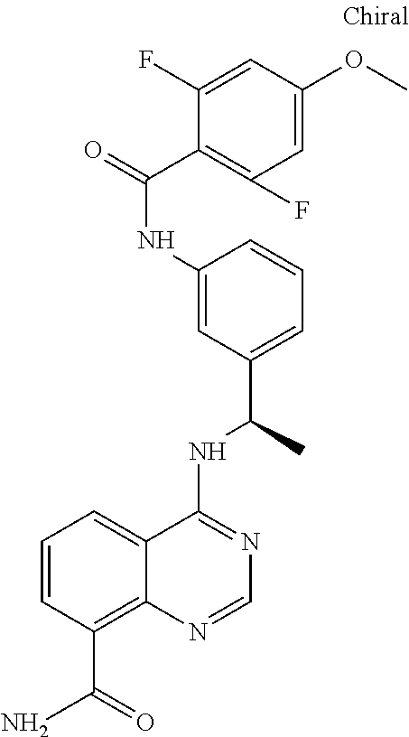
C1(NC(=O)C2=C(F)C=C(OC)C=C2F)=CC(C(C)NC2=NC=NC3=C(C(=O)N)C=CC=C23)=CC=C1
